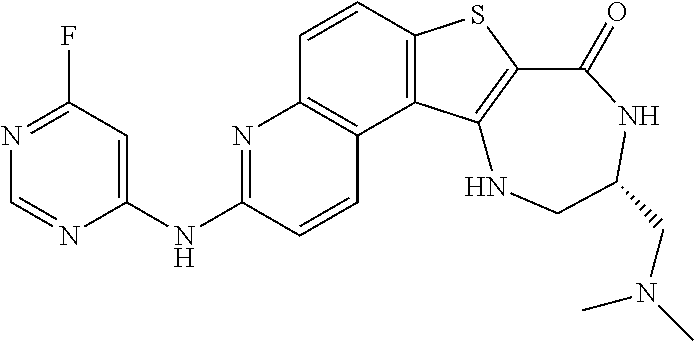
C1=CC2=C(C3=C1N=C(NC1=CC(F)=NC=N1)C=C3)C1=C(S2)C(=O)NC(CN(C)C)CN1
